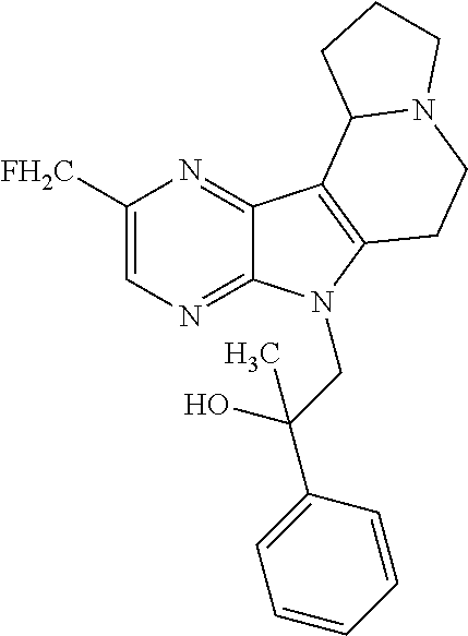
C1([FH2C])=CN=C2C(=N1)C1=C(N2CC(C2=CC=CC=C2)(O)C)CCN2C1CCC2
